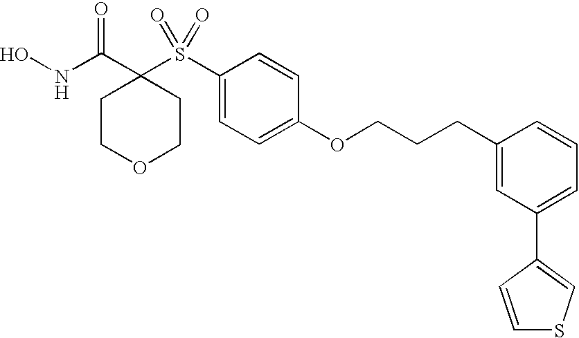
N(C(C1(S(C2=CC=C(OCCCC3=CC(C4=CSC=C4)=CC=C3)C=C2)(=O)=O)CCOCC1)=O)O
